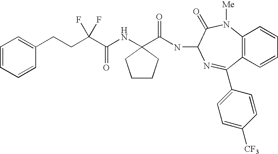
C(C(C(NC1(C(NC2C(=O)N([Me])C3=C(C=CC=C3)C(C3=CC=C([CF3])C=C3)=N2)=O)CCCC1)=O)(F)F)CC1=CC=CC=C1
